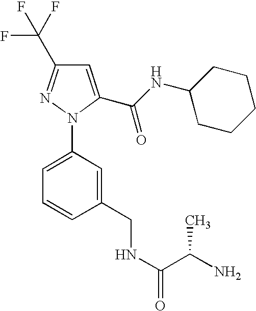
C1=C(C(NC2CCCCC2)=O)N(C2=CC=CC(CNC(=O)C(N)C)=C2)N=C1C(F)(F)F
